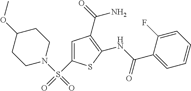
C1C(OC)CCN(S(C2=CC(C(N)=O)=C(NC(=O)C3=CC=CC=C3F)S2)(=O)=O)C1
